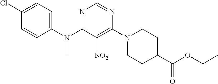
N1=C(N(C2=CC=C(Cl)C=C2)C)C([NO2])=C(N2CCC(C(OCC)=O)CC2)N=C1
